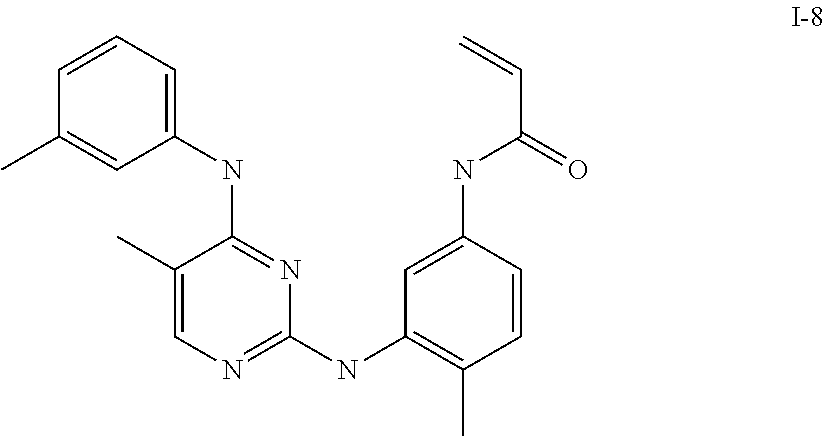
C1=CC=C(NC2=NC(NC3=C(C)C=CC(NC(C=C)=O)=C3)=NC=C2C)C=C1C
